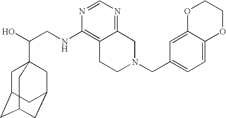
C(CNC1=C2C(=NC=N1)CN(CC1=CC=C3C(=C1)OCCO3)CC2)(O)C12CC3CC(CC(C1)C3)C2
